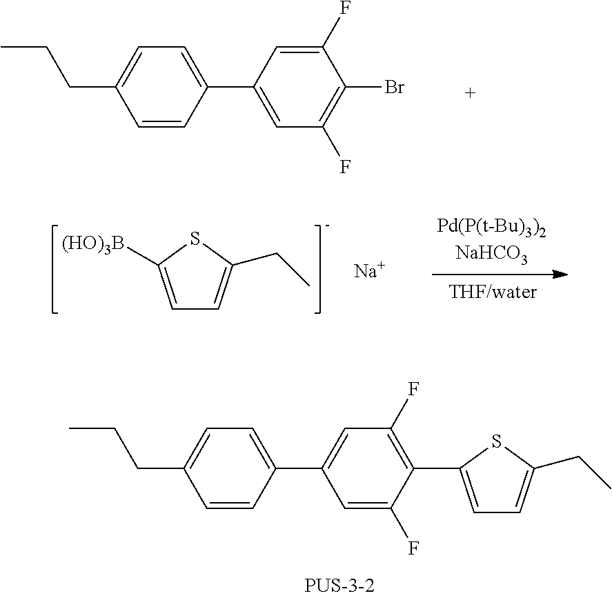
C1(C2=CC(F)=C(Br)C(F)=C2)=CC=C(CCC)C=C1.C1=C([(HO)3B])SC(CC)=C1.[Na].C1(C2=CC(F)=C(C3=CC=C(CC)S3)C(F)=C2)=CC=C(CCC)C=C1
